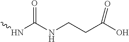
O=C(NCCC(O)=O)NC
